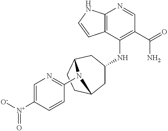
C12=C(C(NC3CC4CCC(C3)N4C3=NC=C([N+]([O-])=O)C=C3)=C(C(=O)N)C=N1)C=CN2
